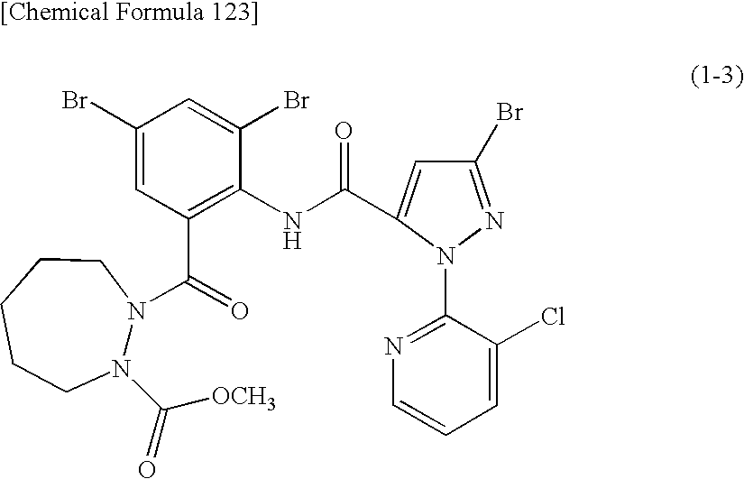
C1(Br)=CC(C(=O)N2N(C(=O)[OCH3])CCCCC2)=C(NC(=O)C2=CC(Br)=NN2C2=NC=CC=C2Cl)C(Br)=C1
